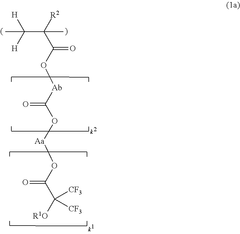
[R2]C(C(O[Ab]C(O[Aa]OC(C([R1O])([CF3])[CF3])=O)=O)=O)(C)C([H])([H])C
